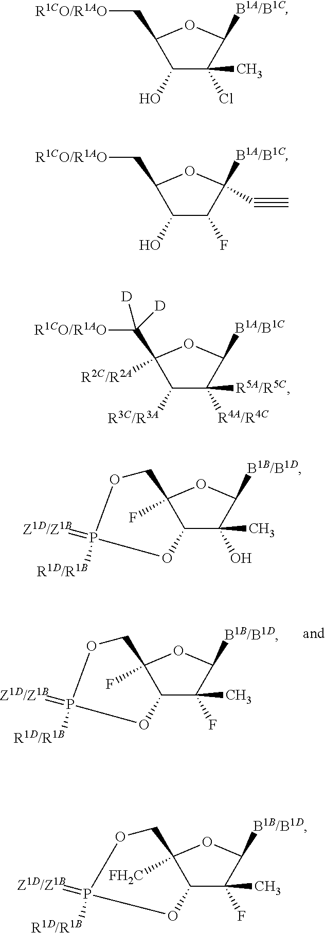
C1(O)C(Cl)(C)C([B1A/B1C])OC1C[R1CO/R1AO].C1(O)C(F)C([B1A/B1C])(C#C)OC1C[R1CO/R1AO].C1([R3C/R3A])C([R4A/R4C])([R5A/R5C])C([B1A/B1C])OC1(C([R1CO/R1AO])([D])[D])[R2C/R2A].C12C(O)(C)C([B1B/B1D])OC1(F)COP(=[Z1D/Z1B])([R1D/R1B])O2.C12C(F)(C)C([B1B/B1D])OC1([FH2C])COP(=[Z1D/Z1B])([R1D/R1B])O2.C12C(F)(C)C([B1B/B1D])OC1(F)COP(=[Z1D/Z1B])([R1D/R1B])O2
